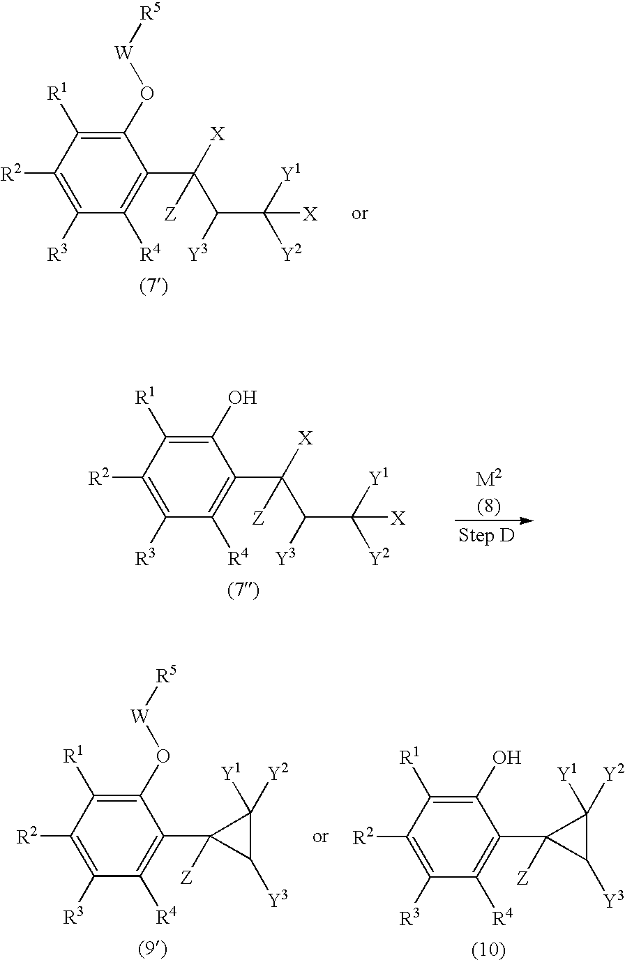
C1([R3])=C([R2])C([R1])=C(O[W][R5])C(C(C(C([Y1])([Y2])[X])[Y3])([X])[Z])=C1[R4].C1([R3])=C([R2])C([R1])=C(O)C(C(C(C([Y1])([Y2])[X])[Y3])([X])[Z])=C1[R4].[M2(8)].C1([R3])=C([R2])C([R1])=C(O)C(C2([Z])C([Y3])C2([Y1])[Y2])=C1[R4].C1([R3])=C([R2])C([R1])=C(O[W][R5])C(C2([Z])C([Y3])C2([Y1])[Y2])=C1[R4]
